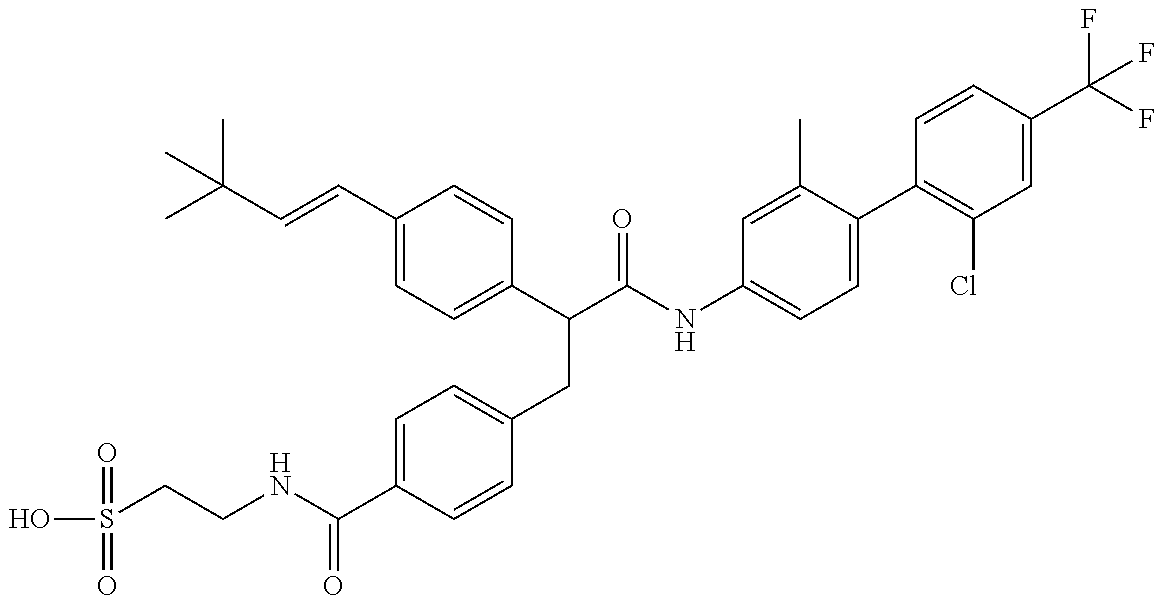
OS(=O)(=O)CCNC(=O)C1=CC=C(CC(C2=CC=C(C=CC(C)(C)C)C=C2)C(=O)NC2=CC=C(C3=C(Cl)C=C(C(F)(F)F)C=C3)C(C)=C2)C=C1
